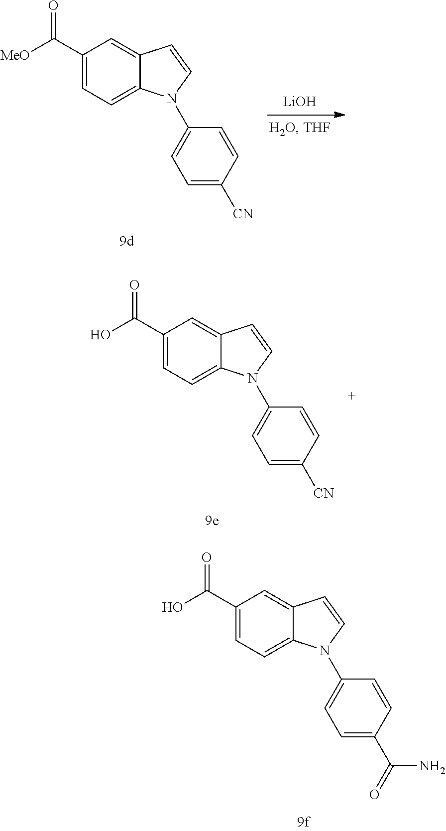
C1(C(=O)O)=CC=C2C(=C1)C=CN2C1=CC=C(C(N)=O)C=C1.C1(C(=O)[MeO])=CC=C2C(=C1)C=CN2C1=CC=C([CN])C=C1.[LiOH].C1(C(=O)O)=CC=C2C(=C1)C=CN2C1=CC=C([CN])C=C1
